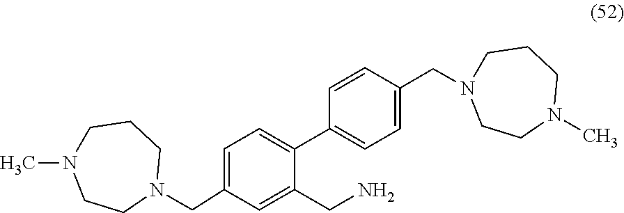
C1=C(CN2CCCN(C)CC2)C=C(CN)C(C2=CC=C(CN3CCCN(C)CC3)C=C2)=C1
